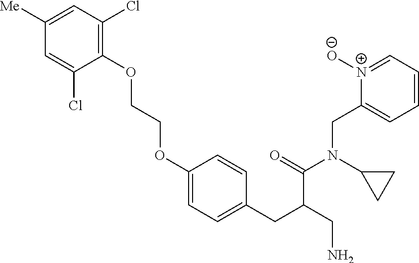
C1(OCCOC2=CC=C(CC(CN)C(=O)N(C3CC3)CC3=CC=CC=[N+]3[O-])C=C2)=C(Cl)C=C([Me])C=C1Cl
